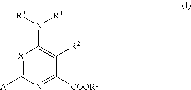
[X]1=C([A])N=C([COOR1])C([R2])=C1N([R3])[R4]
